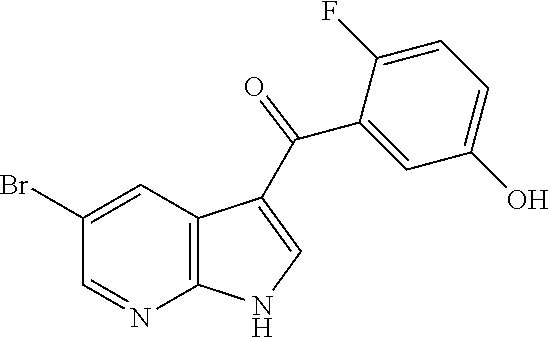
C1(Br)=CC2=C(N=C1)NC=C2C(C1=CC(O)=CC=C1F)=O
